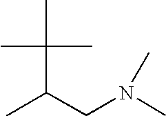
CC(C(C)CN(C)C)(C)C
